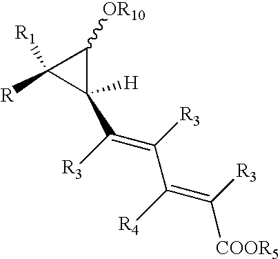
C(=C(C(=C([R3])[COOR5])[R4])[R3])([R3])C1([H])C([R1])([R])C1[OR10]
